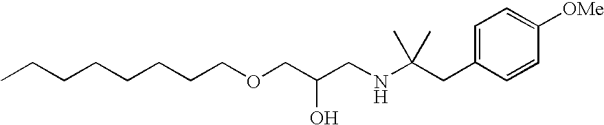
O(CC(CNC(CC1=CC=C([OMe])C=C1)(C)C)O)CCCCCCCC
